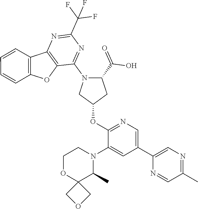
C12=C(C(N3CC(OC4=NC=C(C5=CN=C(C)C=N5)C=C4N4CCOC5(C4C)COC5)CC3C(=O)O)=NC(C(F)(F)F)=N1)OC1=C2C=CC=C1
